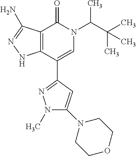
C12=C(C(C3=NN(C)C(N4CCOCC4)=C3)=CN(C(C(C)(C)C)C)C1=O)NN=C2N
